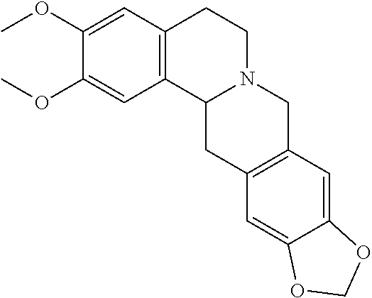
C1(OC)=CC2=C(C=C1OC)CCN1C2CC2=C(C1)C=C1C(=C2)OCO1
